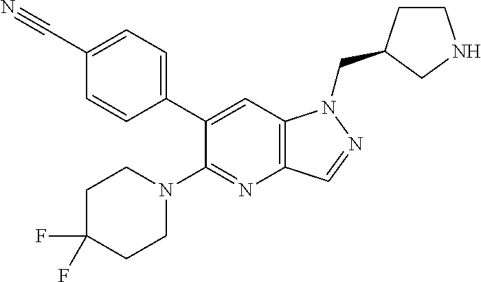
C1(C#N)=CC=C(C2=CC3=C(N=C2N2CCC(F)(F)CC2)C=NN3CC2CCNC2)C=C1
